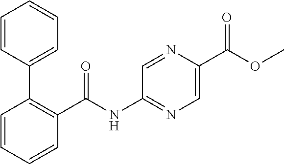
C1=CC=CC(C(NC2=NC=C(C(OC)=O)N=C2)=O)=C1C1=CC=CC=C1
